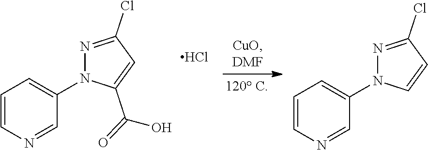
C1=CN=CC(N2N=C(Cl)C=C2C(O)=O)=C1.Cl.C1=CN=CC(N2N=C(Cl)C=C2)=C1
